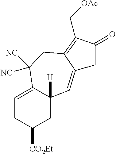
C1=C2C([H])(CC([CO2Et])C1)C=C1C(=C(C[OAc])C(=O)C1)CC2([NC])[NC]
